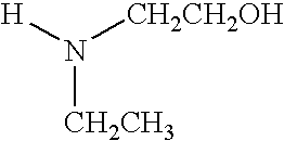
[H]N([CH2CH3])[CH2CH2OH]
